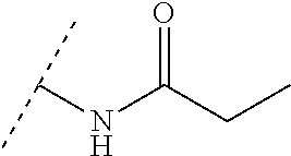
N(C(CC)=O)C(C)C
